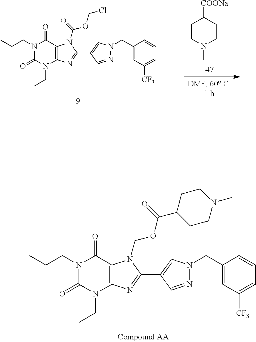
C1(CN2N=CC(C3=NC4=C(N3COC(=O)C3CCN(C)CC3)C(=O)N(CCC)C(=O)N4CC)=C2)=CC([CF3])=CC=C1.C1(CN2N=CC(C3=NC4=C(N3C(=O)OCCl)C(=O)N(CCC)C(=O)N4CC)=C2)=CC([CF3])=CC=C1.C1CN(C)CCC1[COONa]
